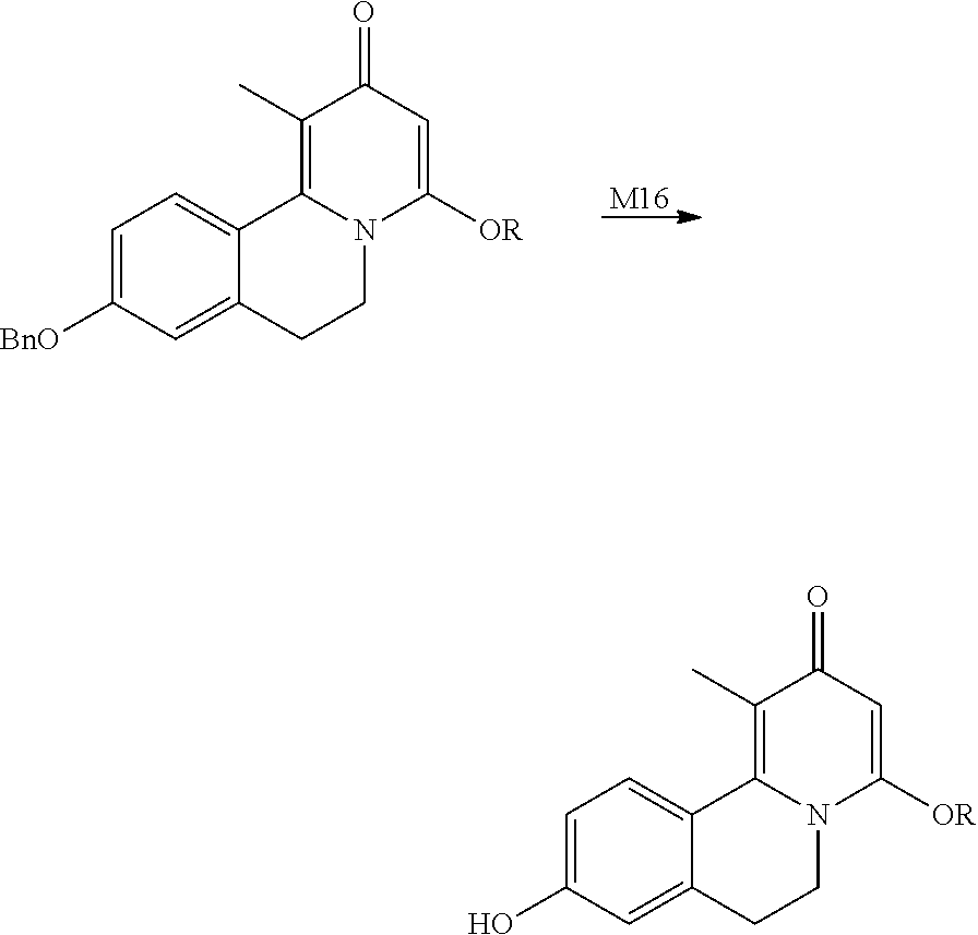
C12=CC([BnO])=CC=C1C1=C(C)C(=O)C=C([OR])N1CC2.[M16].C12=CC(O)=CC=C1C1=C(C)C(=O)C=C([OR])N1CC2
